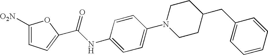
C1=C([O2N])OC(C(NC2=CC=C(N3CCC(CC4=CC=CC=C4)CC3)C=C2)=O)=C1
